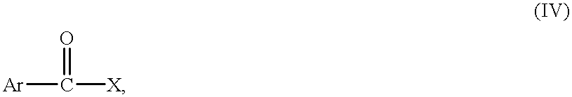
[Ar]C([X])=O
